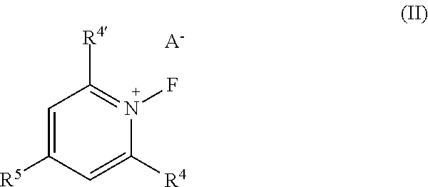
C1=C([R5])C=C([R4])N(F)=C1[R4].[A-]
